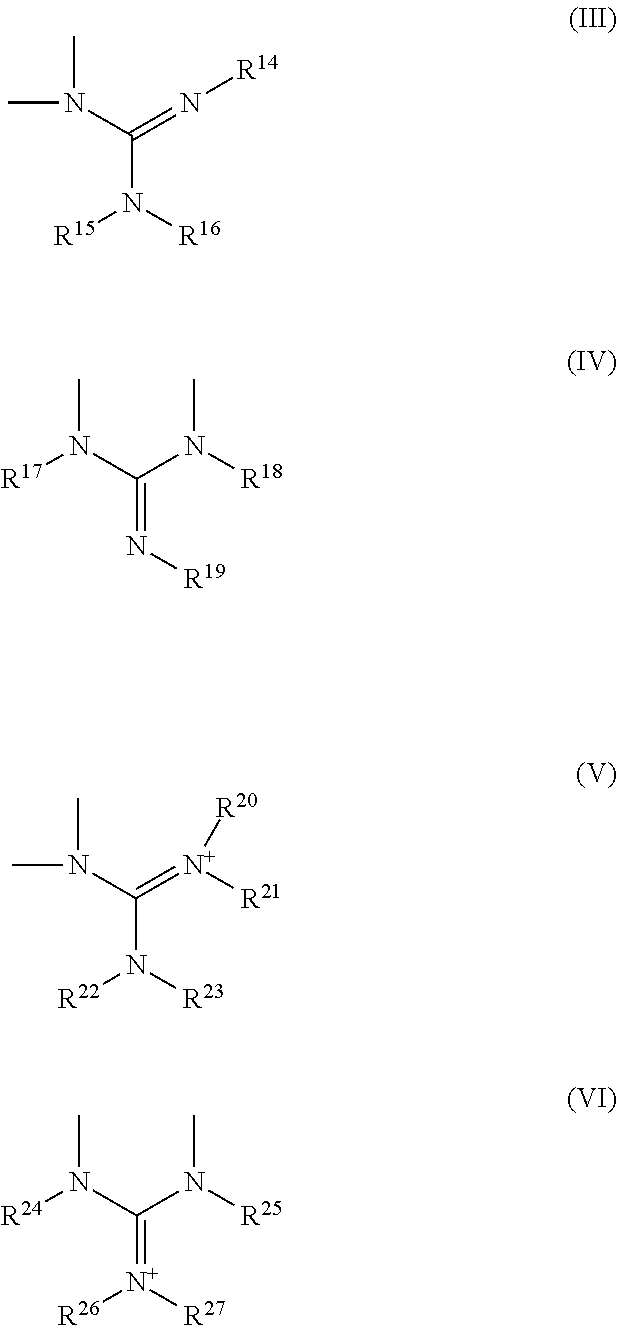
CN(C)C(=N[R14])N([R16])[R15].CN([R17])C(N([R18])C)=N[R19].CN(C)C(=[N+]([R21])[R20])N([R23])[R22].CN([R24])C(N([R25])C)=[N+]([R27])[R26]
